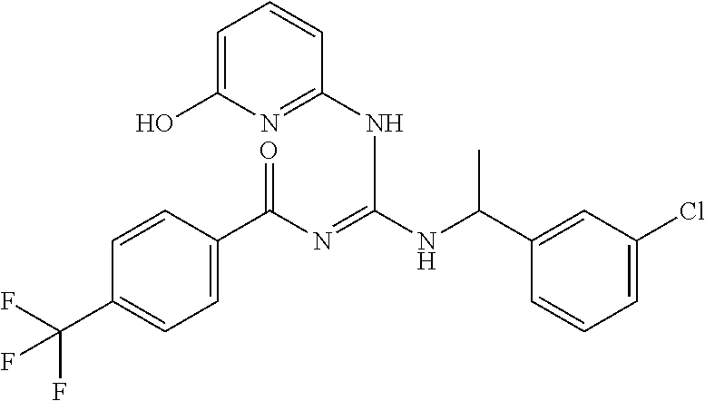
C1=CC(C(N=C(NC(C2=CC(Cl)=CC=C2)C)NC2=NC(O)=CC=C2)=O)=CC=C1C(F)(F)F
